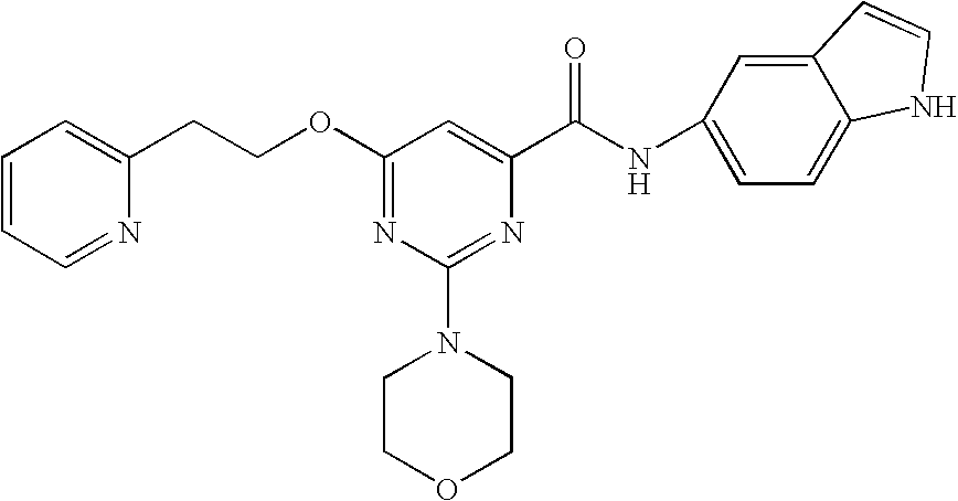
O(C1=NC(N2CCOCC2)=NC(C(NC2=CC=C3C(=C2)C=CN3)=O)=C1)CCC1=CC=CC=N1
